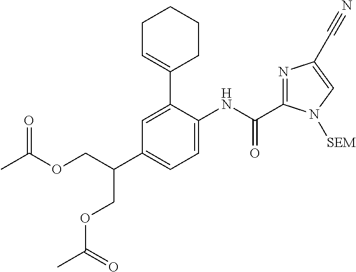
CC(OCC(C1=CC=C(NC(C2=NC(C#N)=CN2[SEM])=O)C(C2=CCCCC2)=C1)COC(=O)C)=O
